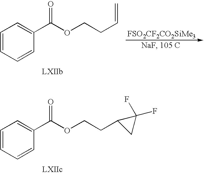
C1=CC=CC(C(OCCC=C)=O)=C1.[FSO2CF2CO2SiMe3].C1=CC=CC(C(OCCC2CC2(F)F)=O)=C1
